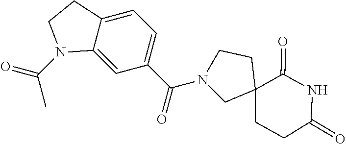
N1(C(C2=CC=C3C(=C2)N(C(C)=O)CC3)=O)CC2(CCC(=O)NC2=O)CC1
